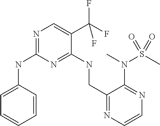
C1=CC(NC2=NC=C(C(F)(F)F)C(NCC3=NC=CN=C3N(S(C)(=O)=O)C)=N2)=CC=C1
